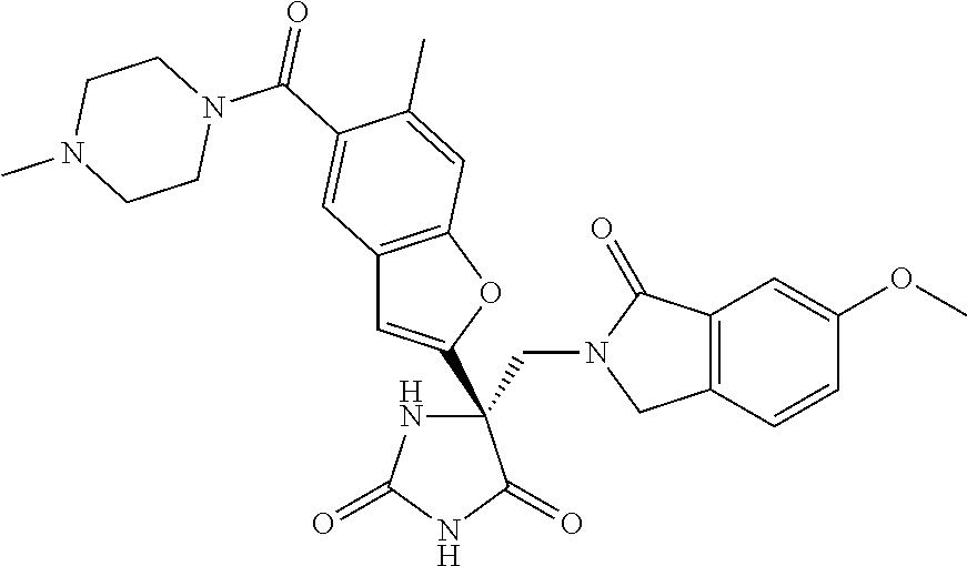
C(C1(C2=CC3=C(O2)C=C(C)C(C(N2CCN(C)CC2)=O)=C3)NC(=O)NC1=O)N1CC2=C(C1=O)C=C(OC)C=C2
